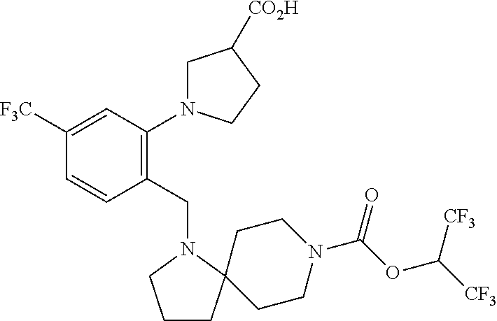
C1CC2(N(CC3=C(N4CC([CO2H])CC4)C=C([F3C])C=C3)C1)CCN(C(OC([CF3])[CF3])=O)CC2
